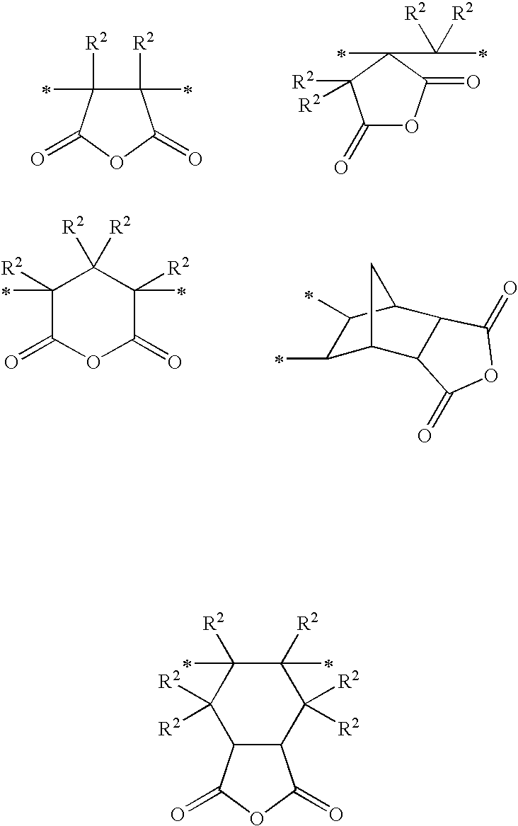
C1(*)([R2])C(*)([R2])C(=O)OC1=O.C1(=O)OC(=O)C(C(*)([R2])[R2])(*)C1([R2])[R2].C1(*)C2C3C(C(C1*)C2)C(=O)OC3=O.C1(*)([R2])C(=O)OC(=O)C(*)([R2])C1([R2])[R2].C1(*)([R2])C(*)([R2])C([R2])([R2])C2C(C1([R2])[R2])C(=O)OC2=O
